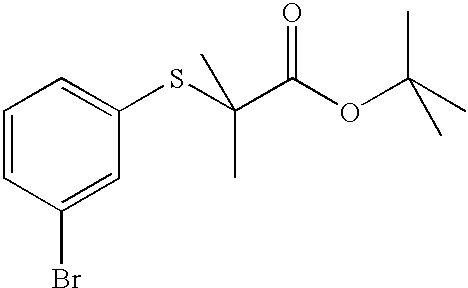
C1=CC(Br)=CC(SC(C(OC(C)(C)C)=O)(C)C)=C1
